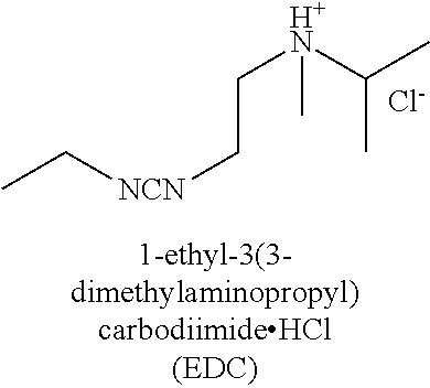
CC[NCN]CC[H+N](C(C)C)C.[Cl-]
